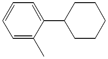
C1(C2=CC=CC=C2C)CCCCC1
